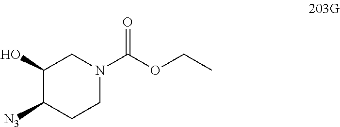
C1(O)C([N3])CCN(C(OCC)=O)C1
